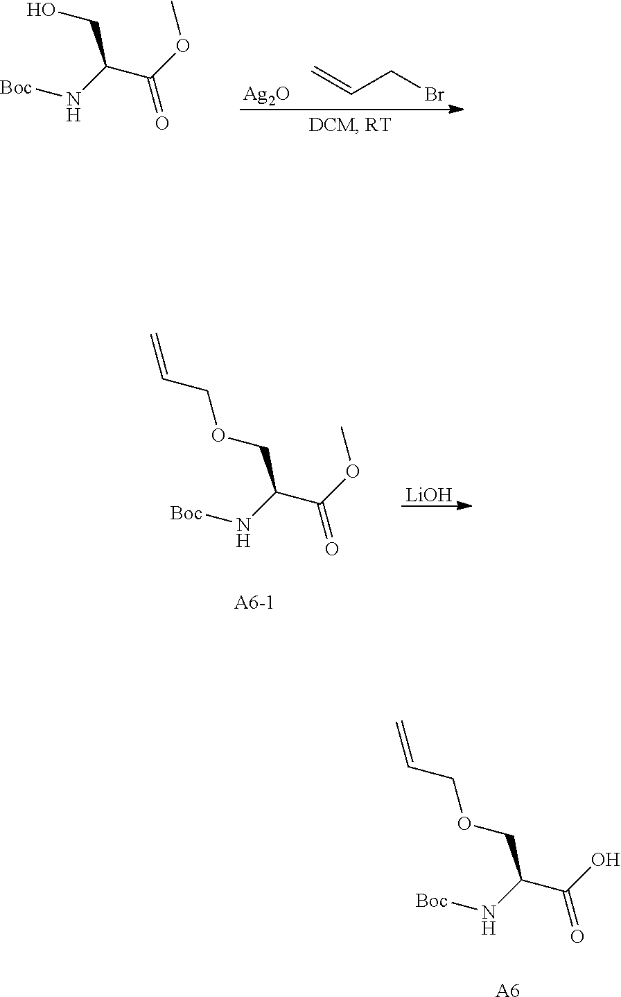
C=CCBr.[Ag2O].[Boc]NC(C(OC)=O)CO.[Boc]NC(C(OC)=O)COCC=C.[LiOH].[Boc]NC(C(O)=O)COCC=C.[A6]
